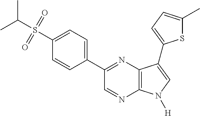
CC(S(=O)(=O)C1=CC=C(C2=NC3=C(N=C2)N([H])C=C3C2=CC=C(C)S2)C=C1)C
